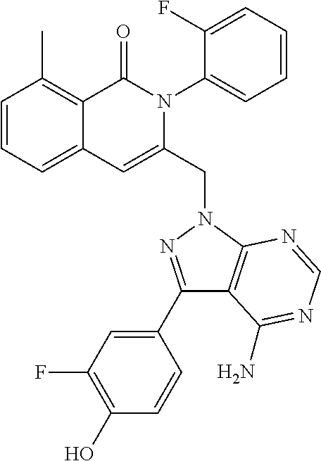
C1=CC=C2C(=C1C)C(=O)N(C1=CC=CC=C1F)C(CN1C3=C(C(C4=CC(F)=C(O)C=C4)=N1)C(N)=NC=N3)=C2
